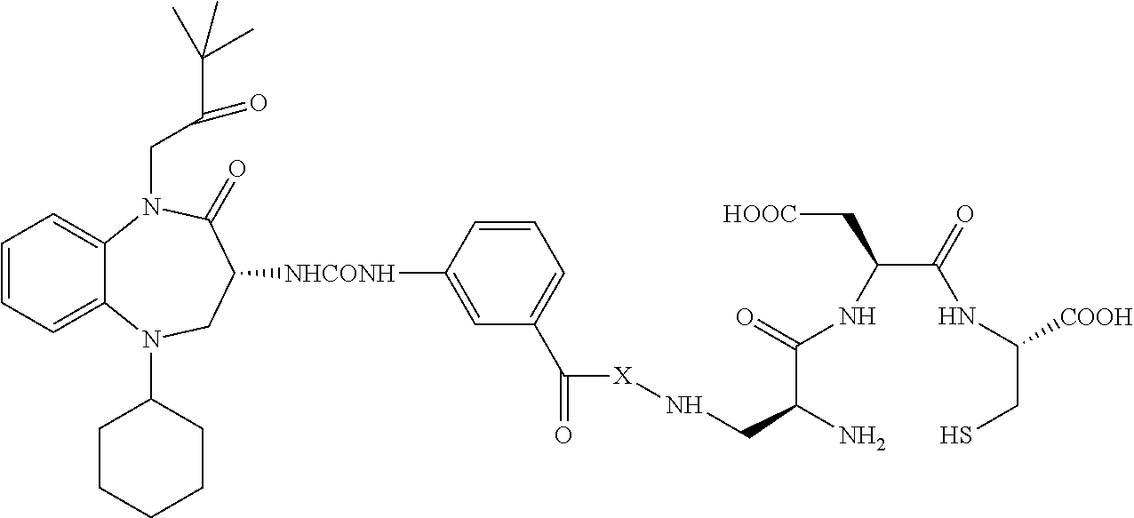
C1=CC=C2C(=C1)N(CC(C(C)(C)C)=O)C(=O)C([NHCONH]C1=CC(C([X]NCC(N)C(NC(C(=O)NC(CS)[COOH])C[HOOC])=O)=O)=CC=C1)CN2C1CCCCC1
